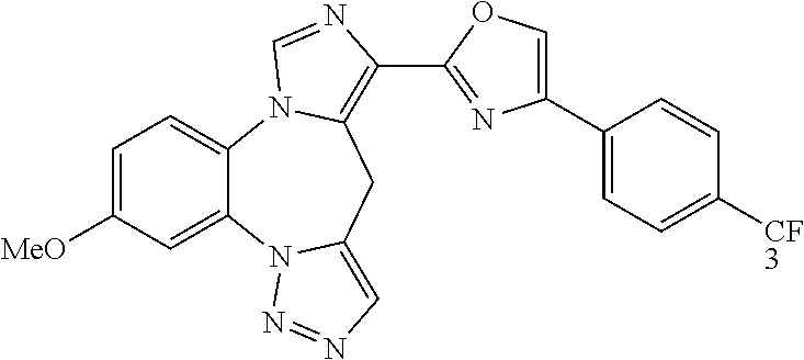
C1=C([MeO])C=C2C(=C1)N1C(=C(C3=NC(C4=CC=C([CF3])C=C4)=CO3)N=C1)CC1=CN=NN21
